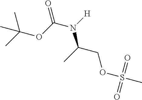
N(C(COS(C)(=O)=O)C)([H])C(OC(C)(C)C)=O
